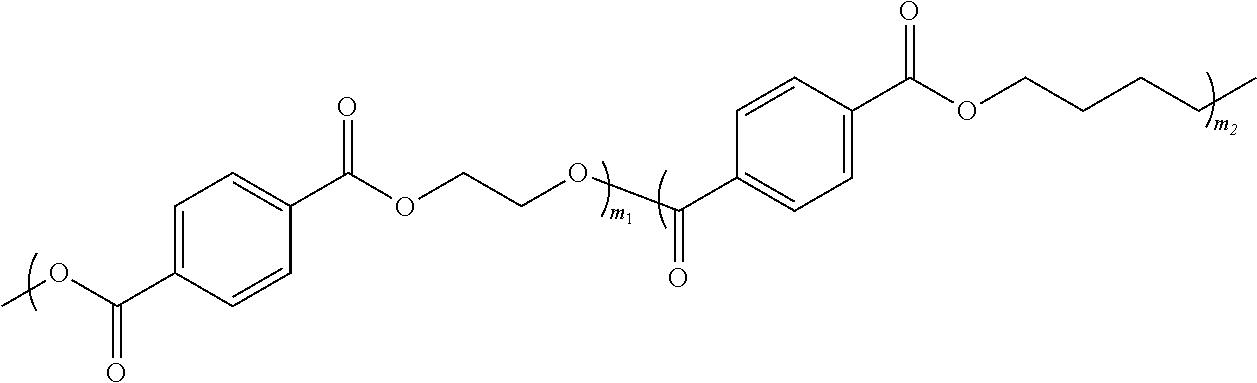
C1=C(C(OC)=O)C=CC(C(OCCOC(C2=CC=C(C(OCCCCC)=O)C=C2)=O)=O)=C1
